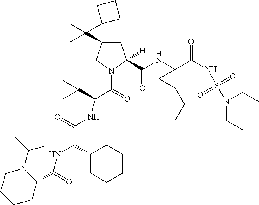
C1(C(NC(=O)C2N(C(C)C)CCCC2)C(=O)NC(C(C)(C)C)C(=O)N2CC3(CC2([H])C(=O)NC2(C(=O)NS(N(CC)CC)(=O)=O)CC2CC)C2(C3(C)C)CCC2)CCCCC1
